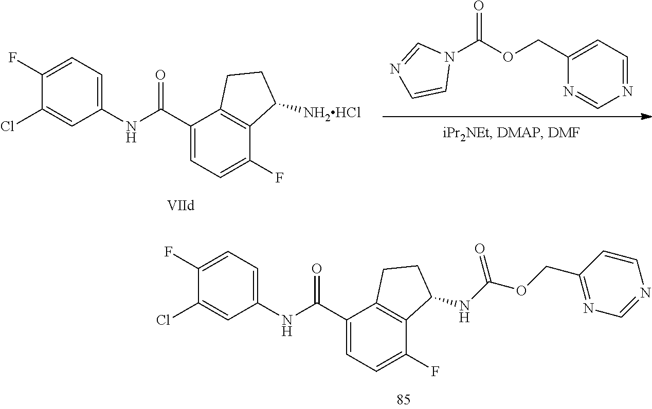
C1(Cl)=CC(NC(C2=CC=C(F)C3=C2CCC3NC(OCC2=NC=NC=C2)=O)=O)=CC=C1F.N1(C(OCC2=CC=NC=N2)=O)C=NC=C1.C1(Cl)=CC(NC(C2=CC=C(F)C3=C2CCC3[NH2HCl])=O)=CC=C1F
